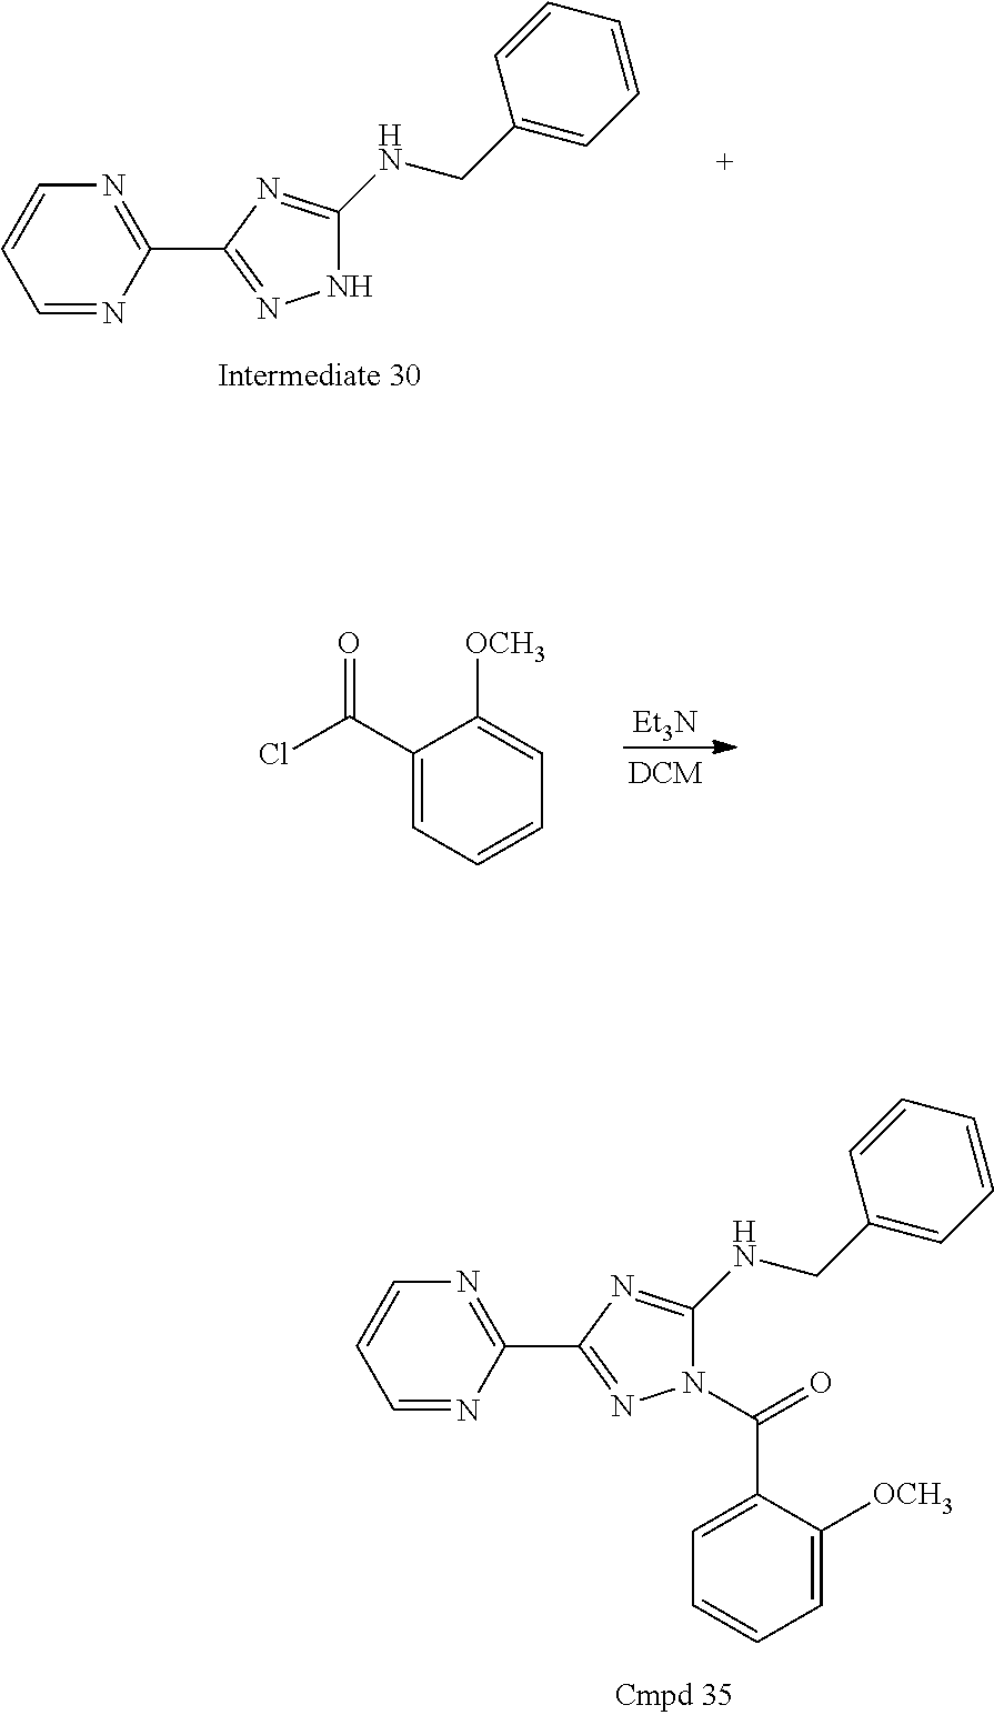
N1(C(=O)C2=CC=CC=C2[OCH3])C(NCC2=CC=CC=C2)=NC(C2=NC=CC=N2)=N1.N1C(NCC2=CC=CC=C2)=NC(C2=NC=CC=N2)=N1.[Et3N].C1(C(Cl)=O)=CC=CC=C1[OCH3]
